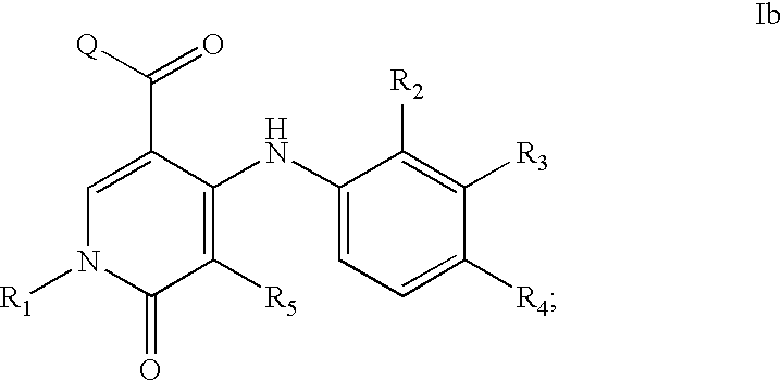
C1=C(C([Q])=O)C(NC2=CC=C([R4])C([R3])=C2[R2])=C([R5])C(=O)N1[R1]
